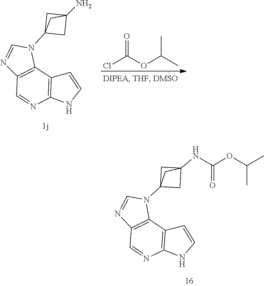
C12=C(C3=C(C=N1)N=CN3C13CC(N)(C1)C3)C=CN2.CC(OC(Cl)=O)C.C12=C(C3=C(C=N1)N=CN3C13CC(NC(OC(C)C)=O)(C1)C3)C=CN2
